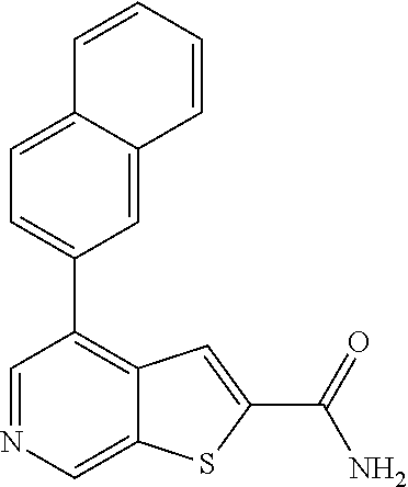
C1=NC=C2C(=C1C1=CC=C3C(=C1)C=CC=C3)C=C(C(N)=O)S2
